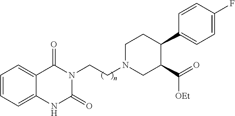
C1=CC=C2C(=C1)C(=O)N(CCN1CC(C(=O)[OEt])C(C3=CC=C(F)C=C3)CC1)C(=O)N2
